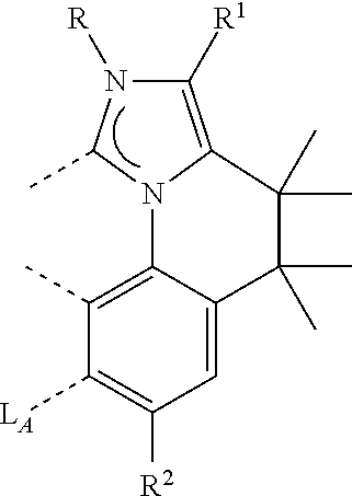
C1=C2C(=C(C)C([LA])=C1[R2])N1C(=C([R1])N([R])C1C)C(C)(C)C2(C)C
